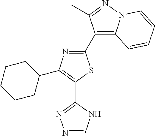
N1=CNC(C2=C(C3CCCCC3)N=C(C3=C4N(N=C3C)C=CC=C4)S2)=N1
